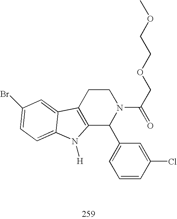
C12=C(CCN(C(COCCOC)=O)C1C1=CC=CC(Cl)=C1)C1=CC(Br)=CC=C1N2[H]
